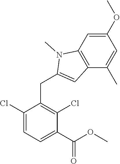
C1(Cl)=CC=C(C(OC)=O)C(Cl)=C1CC1=CC2=C(N1C)C=C(OC)C=C2C
